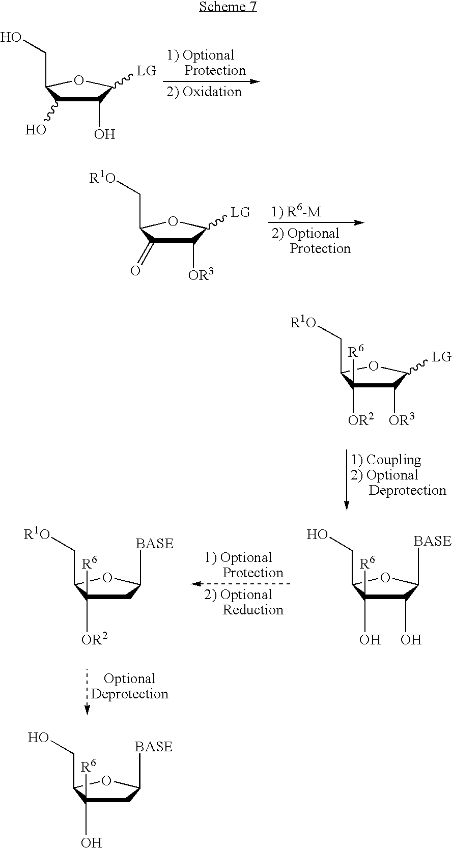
C1(O)C(O)([R6])C(CO)OC1[BASE].C1C([OR2])([R6])C(C[R1O])OC1[BASE].C1(O)C(O)C(CO)OC1[LG].C1([OR3])C(=O)C(C[R1O])OC1[LG].C1([OR3])C([OR2])([R6])C(C[R1O])OC1[LG].C1C(O)([R6])C(CO)OC1[BASE]
